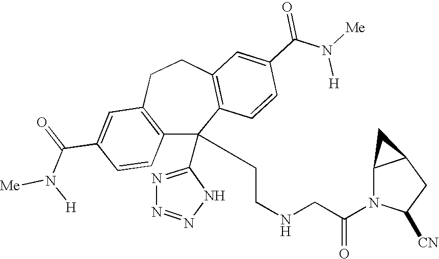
C1(C(=O)N([Me])[H])=CC2=C(C=C1)C(C1=NN=NN1)(CCNCC(N1C([CN])CC3C1C3)=O)C1=C(CC2)C=C(C(N([H])[Me])=O)C=C1
